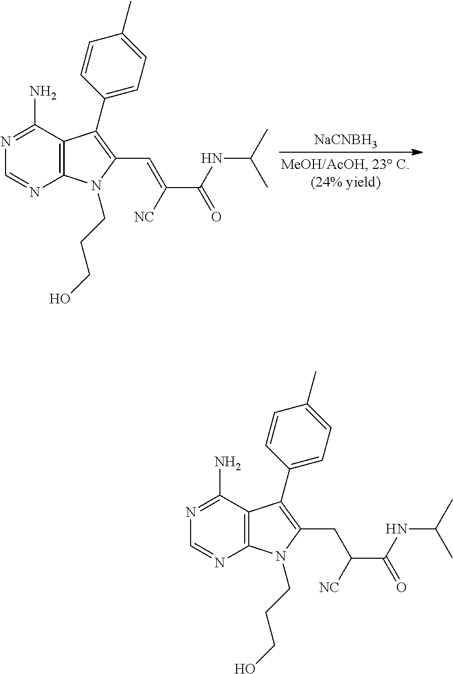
C12=C(N(CCCO)C(C=C(C(=O)NC(C)C)[NC])=C1C1=CC=C(C)C=C1)N=CN=C2N.[NaCNBH3].C12=C(N(CCCO)C(CC(C(=O)NC(C)C)[NC])=C1C1=CC=C(C)C=C1)N=CN=C2N
